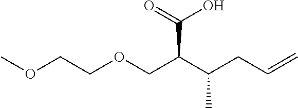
COCCOCC(C(CC=C)C)C(O)=O
